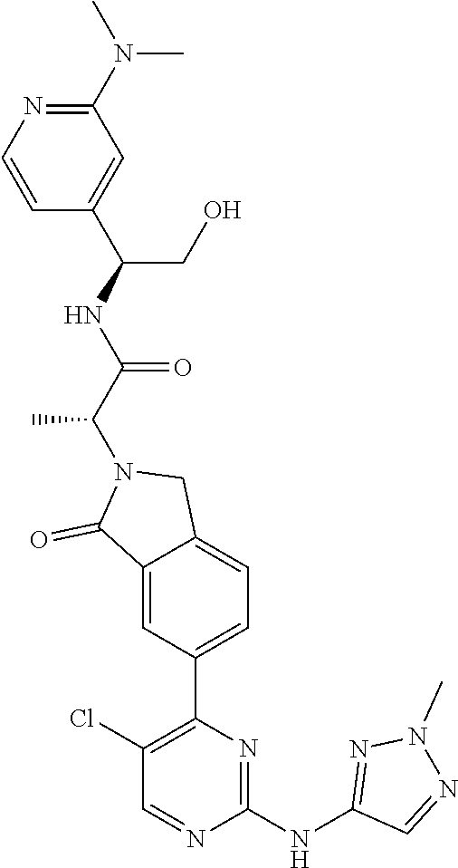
C1(Cl)=C(C2=CC=C3C(=C2)C(=O)N(C(C(NC(CO)C2=CC(N(C)C)=NC=C2)=O)C)C3)N=C(NC2=NN(C)N=C2)N=C1
